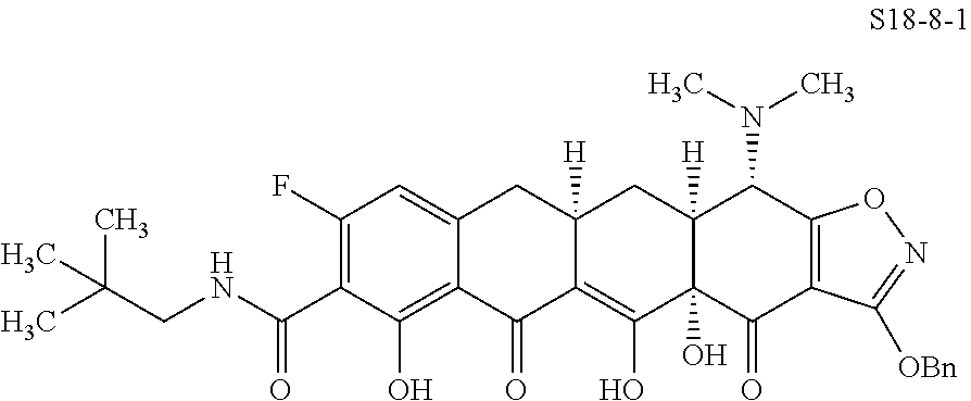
C1(F)=C(C(NCC(C)(C)C)=O)C(O)=C2C(=C1)CC1([H])C(=C(O)C3(O)C([H])(C1)C(N(C)C)C1=C(C3=O)C([OBn])=NO1)C2=O
